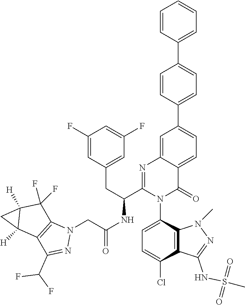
C1=CC(C2=CC=C3C(=C2)N=C(C(CC2=CC(F)=CC(F)=C2)NC(=O)CN2C4=C(C(C(F)F)=N2)C2([H])C([H])(C4(F)F)C2)N(C2=CC=C(Cl)C4=C2N(C)N=C4NS(C)(=O)=O)C3=O)=CC=C1C1=CC=CC=C1
